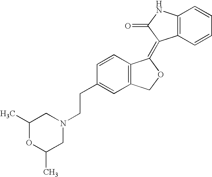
C12=C(C=CC=C1)C(=C1C3=C(CO1)C=C(CCN1CC(C)OC(C)C1)C=C3)C(=O)N2
